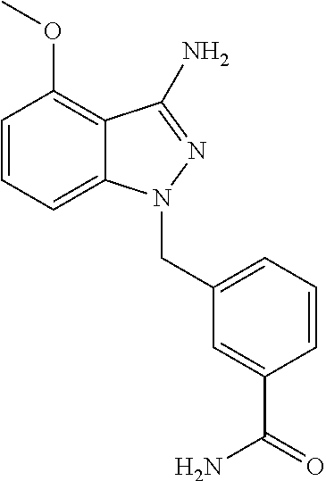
C1=CC=C2C(=C1OC)C(N)=NN2CC1=CC=CC(C(=O)N)=C1
